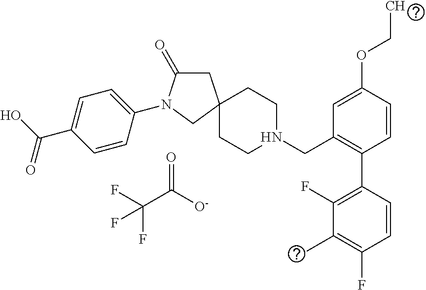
C1CN(CC2=C(C3=C(F)C(C)=C(F)C=C3)C=CC(OCC)=C2)CCC12CC(=O)N(C1=CC=C(C(O)=O)C=C1)C2.FC(C([O-])=O)(F)F
